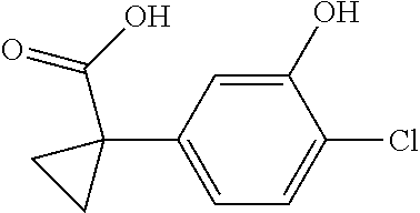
C1(O)=CC(C2(C(O)=O)CC2)=CC=C1Cl
